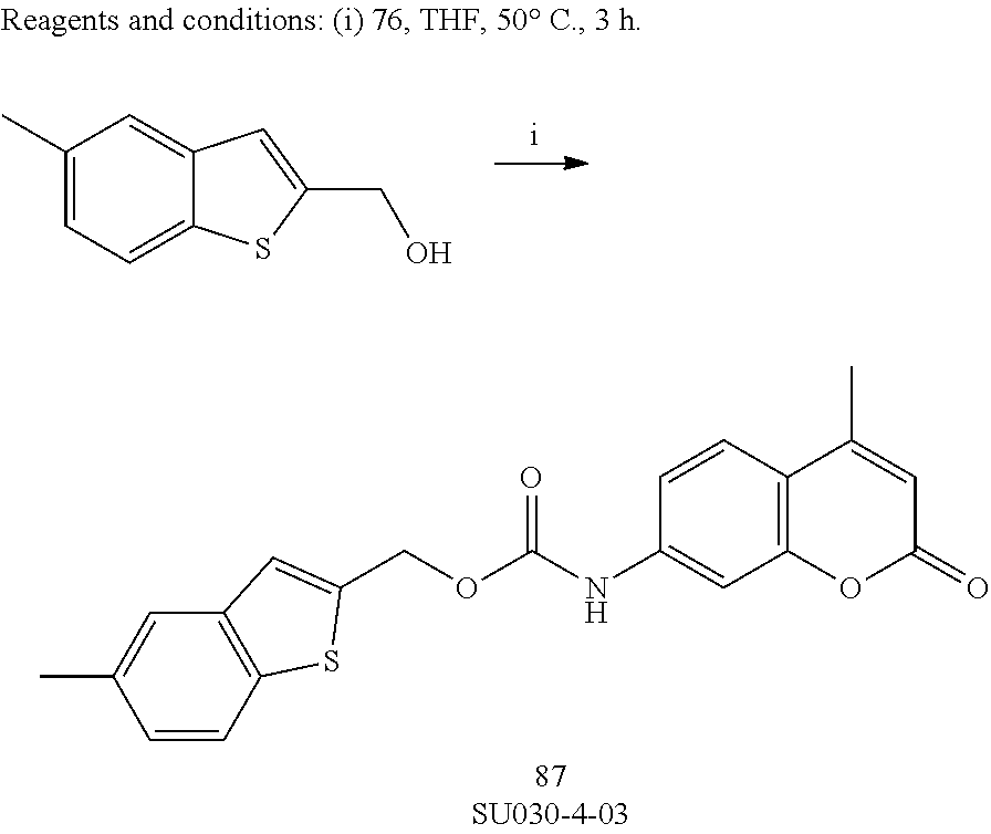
C1(C)=CC=C2C(=C1)C=C(CO)S2.C1=CC2=C(C=C1C)C=C(COC(NC1=CC3=C(C=C1)C(C)=CC(=O)O3)=O)S2
